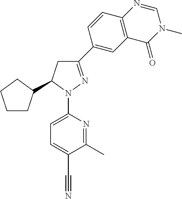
C1CC(C2CC(C3=CC4=C(C=C3)N=CN(C)C4=O)=NN2C2=CC=C(C#N)C(C)=N2)CC1
